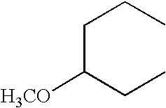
C(C(CC)[H3CO])CC
